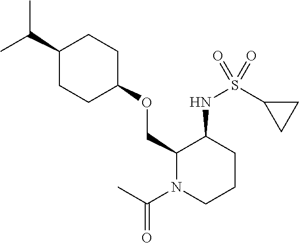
C(C)(C)C1CCC(OCC2N(C(C)=O)CCCC2NS(C2CC2)(=O)=O)CC1
